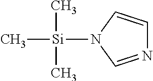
C[Si](C)(C)N1C=CN=C1
